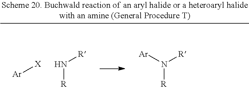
[Ar][X].N([R])([Ar])[R].N([R])[R]
